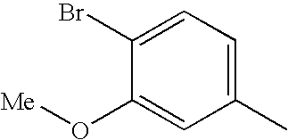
C1(Br)=CC=C(C)C=C1O[Me]
